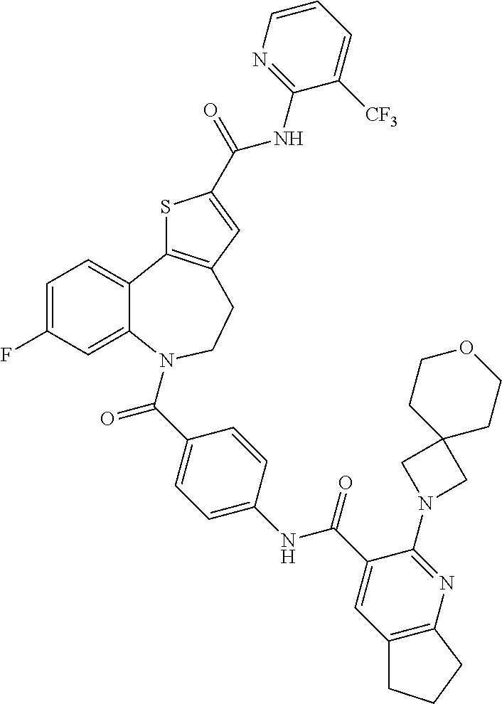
C1=C(F)C=C2C(=C1)C1=C(CCN2C(C2=CC=C(NC(C3=CC4=C(N=C3N3CC5(C3)CCOCC5)CCC4)=O)C=C2)=O)C=C(C(=O)NC2=NC=CC=C2[CF3])S1
